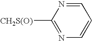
C1=NC([CH2S(O)])=NC=C1
